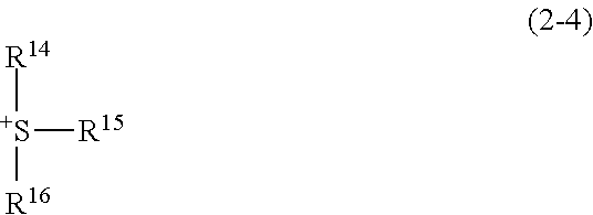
[S+]([R15])([R14])[R16]
